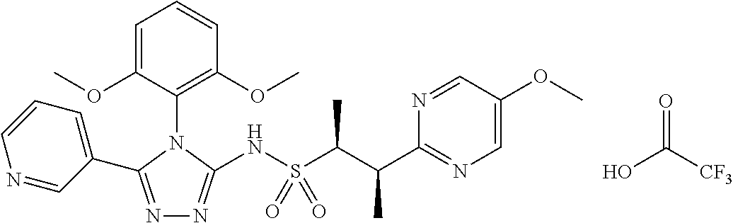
C1=C(OC)C(N2C(C3=CC=CN=C3)=NN=C2NS(C(C(C2=NC=C(OC)C=N2)C)C)(=O)=O)=C(OC)C=C1.OC([CF3])=O
